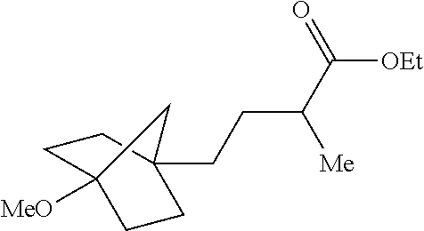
[MeO]C12CCC(CCC([Me])C([OEt])=O)(CC1)C2
